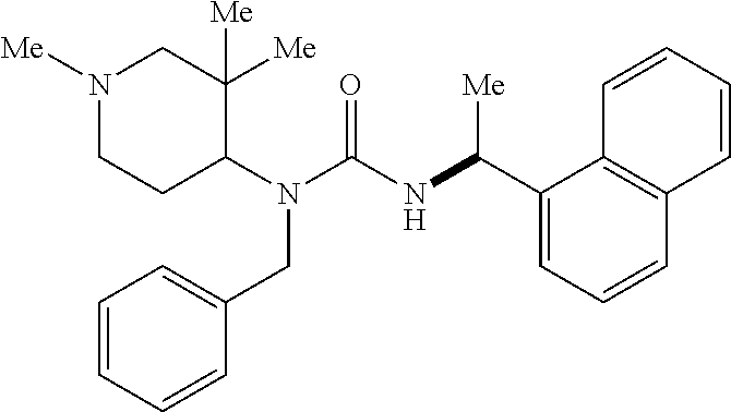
N1([Me])CCC(N(C(=O)NC(C2=CC=CC3=C2C=CC=C3)[Me])CC2=CC=CC=C2)C([Me])([Me])C1
